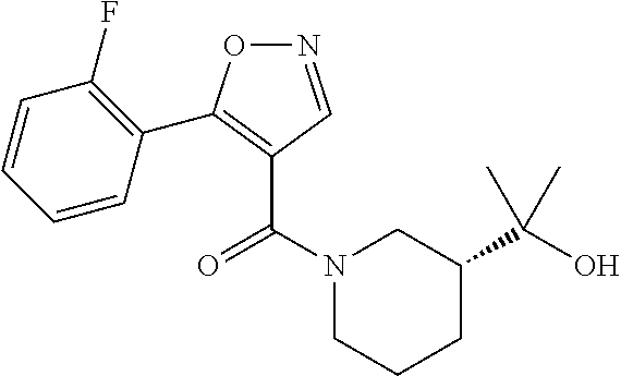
N1=CC(C(N2CCCC(C(O)(C)C)C2)=O)=C(C2=C(F)C=CC=C2)O1
